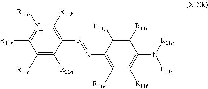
N(C1=C([R11e])C([R11f])=C(N([R11h])[R11g])C([R11i])=C1[R11j])=NC1=C([R11k])N([R11a])=C([R11b])C([R11c])=C1[R11d]
